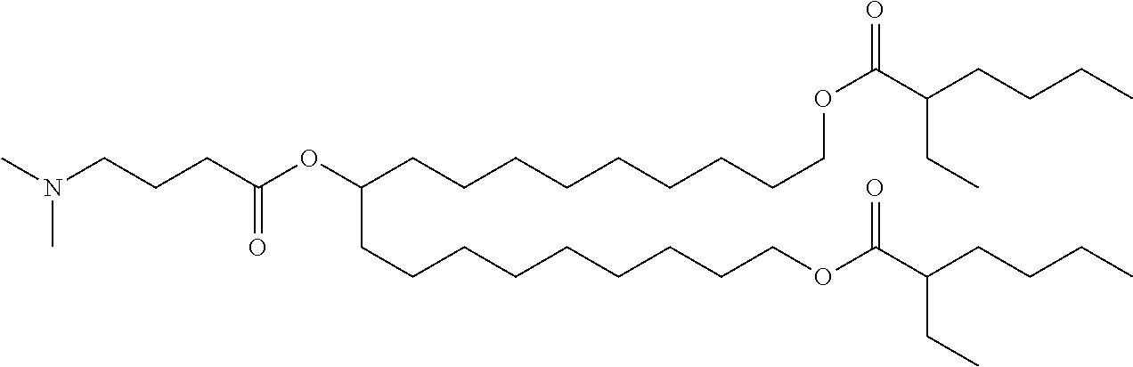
CN(CCCC(OC(CCCCCCCCCOC(C(CCCC)CC)=O)CCCCCCCCCOC(=O)C(CCCC)CC)=O)C
